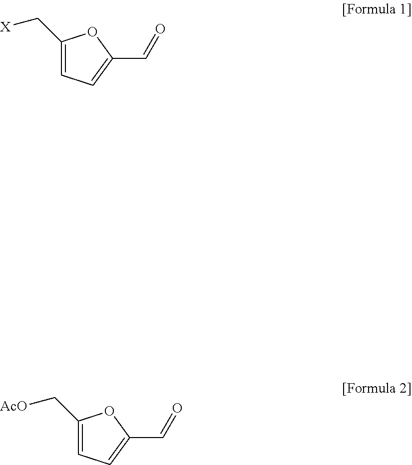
C1(C[X])=CC=C(C=O)O1.C1(C[AcO])=CC=C(C=O)O1
